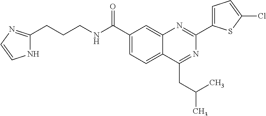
C1(C(NCCCC2=NC=CN2)=O)=CC=C2C(=C1)N=C(C1=CC=C(Cl)S1)N=C2CC(C)C
